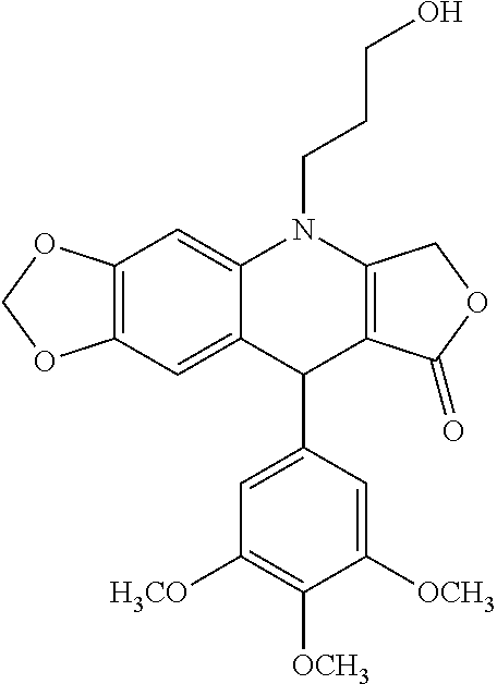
C12=C(C=C3C(=C1)N(CCCO)C1=C(C3C3=CC([H3CO])=C([OCH3])C([OCH3])=C3)C(=O)OC1)OCO2
